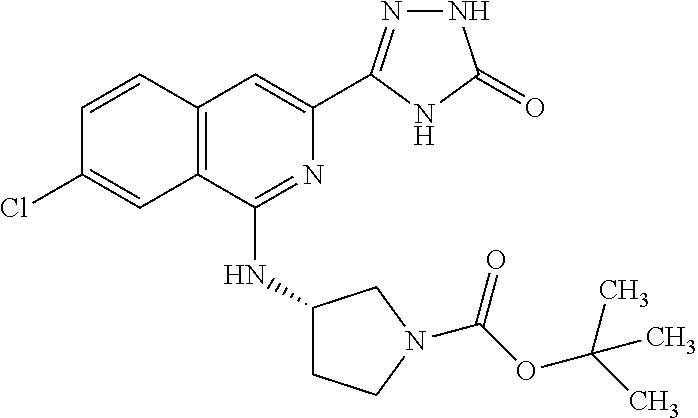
C1=CC2=C(C=C1Cl)C(NC1CCN(C(OC(C)(C)C)=O)C1)=NC(C1=NNC(=O)N1)=C2
